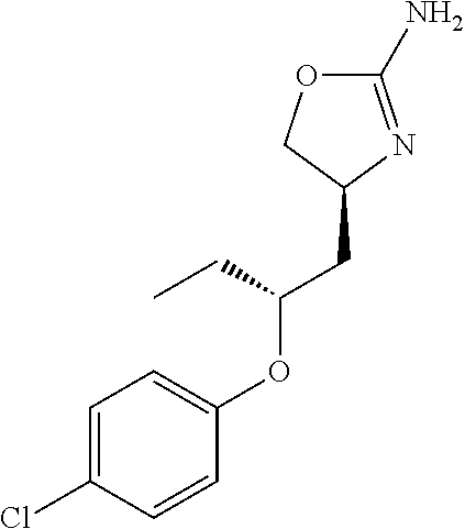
C1(N)=NC(CC(OC2=CC=C(Cl)C=C2)CC)CO1
